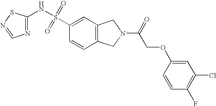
C1(NS(C2=CC3=C(C=C2)CN(C(=O)COC2=CC(Cl)=C(F)C=C2)C3)(=O)=O)=NC=NS1
